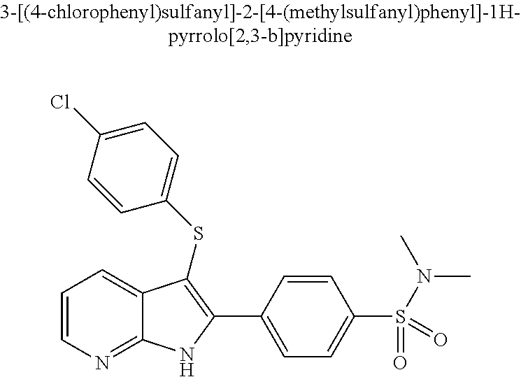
C1=CN=C2C(=C1)C(SC1=CC=C(Cl)C=C1)=C(C1=CC=C(S(N(C)C)(=O)=O)C=C1)N2
